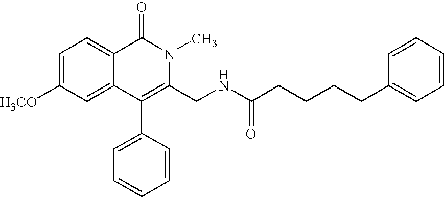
C1=C([H3CO])C=C2C(=C1)C(=O)N(C)C(CNC(CCCCC1=CC=CC=C1)=O)=C2C1=CC=CC=C1
